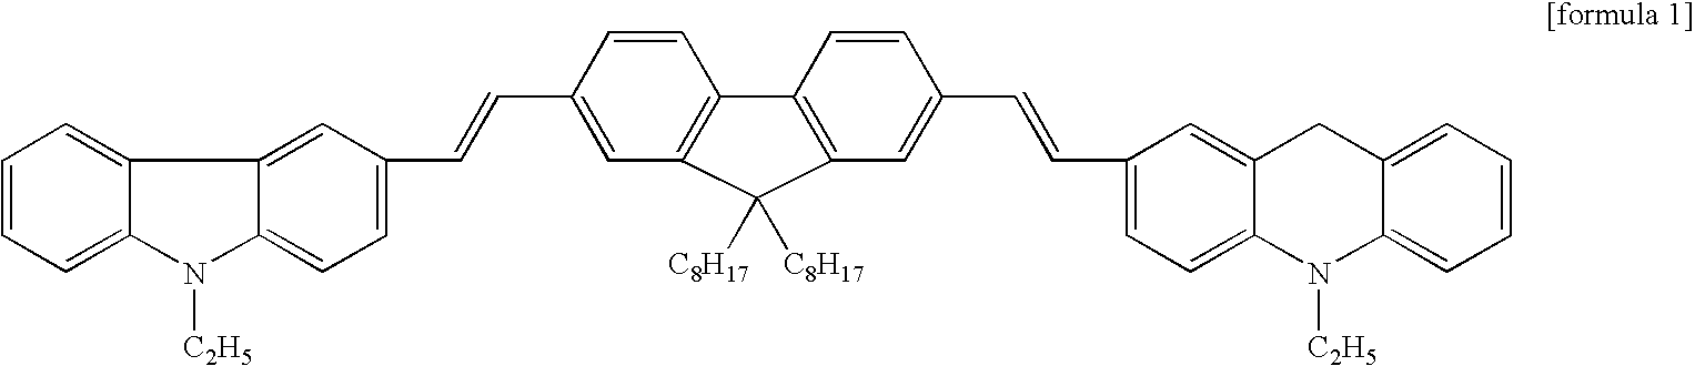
C1=CC=C2C(=C1)C1=CC(C=CC3=CC4=C(C=C3)C3=C(C=C(C=CC5=CC=C6C(=C5)CC5=CC=CC=C5N6[C2H5])C=C3)C4([C8H17])[C8H17])=CC=C1N2[C2H5]
